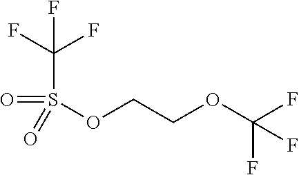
S(OCCOC(F)(F)F)(=O)(=O)C(F)(F)F
